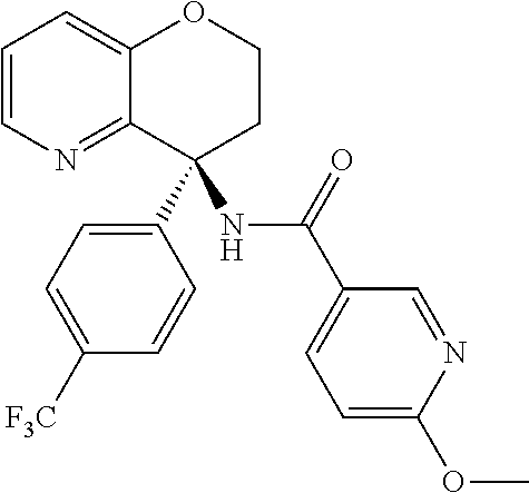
C1=CN=C2C(=C1)OCCC2(C1=CC=C([F3C])C=C1)NC(C1=CC=C(OC)N=C1)=O
